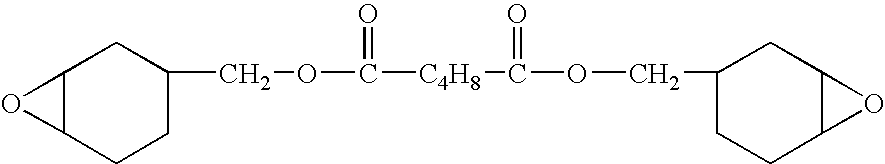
C12C(CCC(COC(=O)[C4H8]C(=O)OCC3CCC4C(C3)O4)C1)O2
